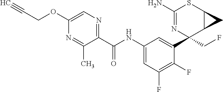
C1(N)=NC(C2=CC(NC(C3=NC=C(OCC#C)N=C3C)=O)=CC(F)=C2F)(CF)C2C(S1)C2
